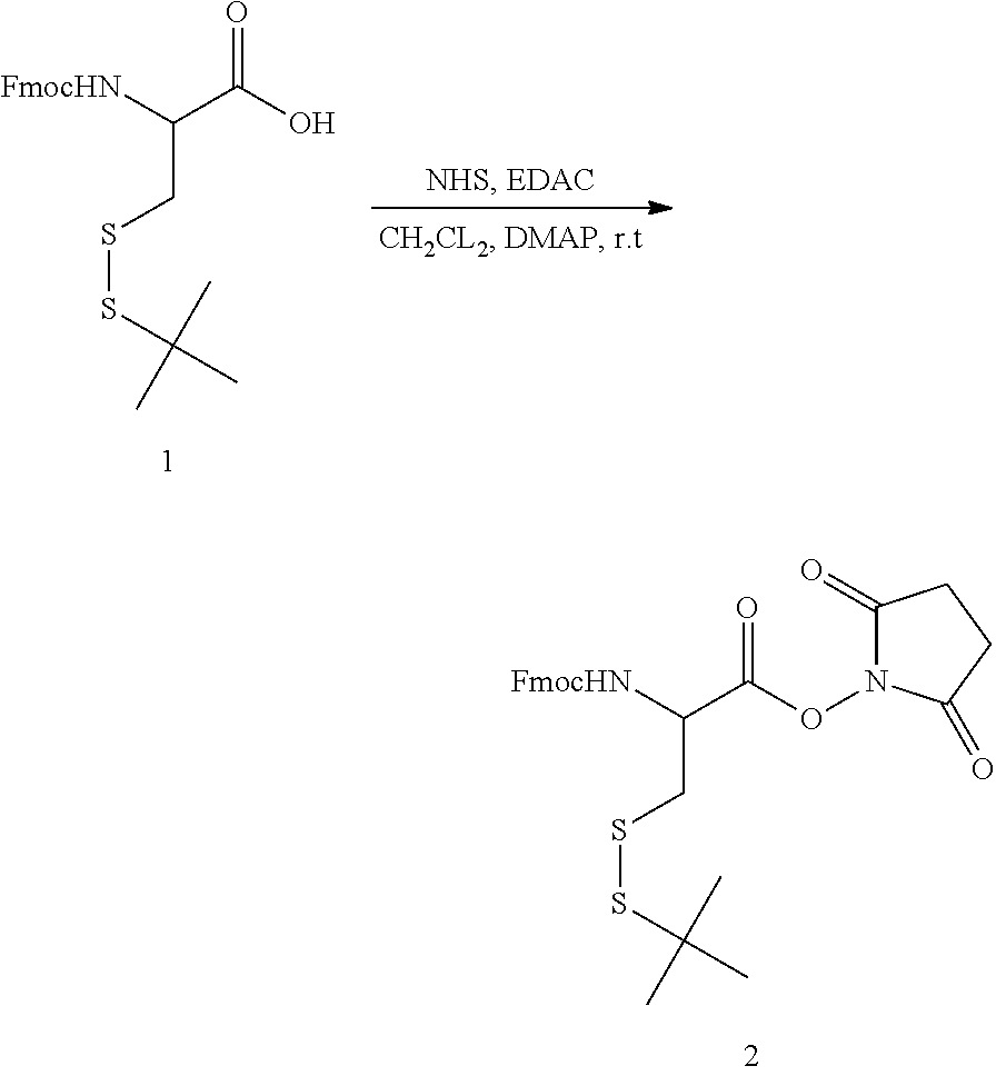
C1(=O)N(OC(C([FmocHN])CSSC(C)(C)C)=O)C(=O)CC1.OC(C([FmocHN])CSSC(C)(C)C)=O
